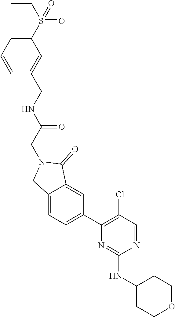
N1=CC(Cl)=C(C2=CC=C3C(=C2)C(=O)N(CC(NCC2=CC(S(=O)(=O)CC)=CC=C2)=O)C3)N=C1NC1CCOCC1
